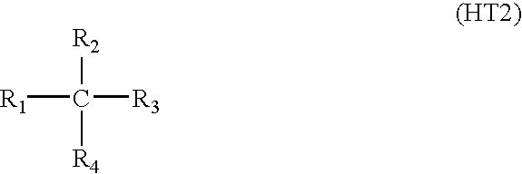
[R1]C([R2])([R3])[R4]
